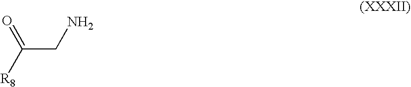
C(CN)([R8])=O
